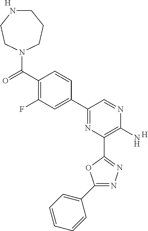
[H].C1(N)=C(C2=NN=C(C3=CC=CC=C3)O2)N=C(C2=CC(F)=C(C(N3CCCNCC3)=O)C=C2)C=N1.[H]
